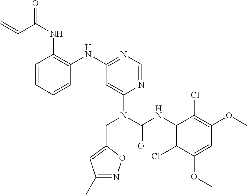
C1=CC=CC(NC2=NC=NC(N(C(NC3=C(Cl)C(OC)=CC(OC)=C3Cl)=O)CC3=CC(C)=NO3)=C2)=C1NC(C=C)=O
